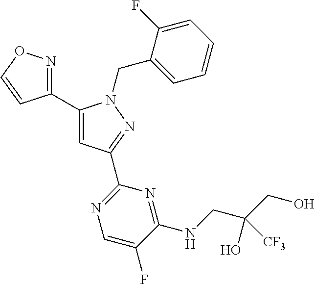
C1(C2=NOC=C2)=CC(C2=NC=C(F)C(NCC(CO)(O)[CF3])=N2)=NN1CC1=CC=CC=C1F
